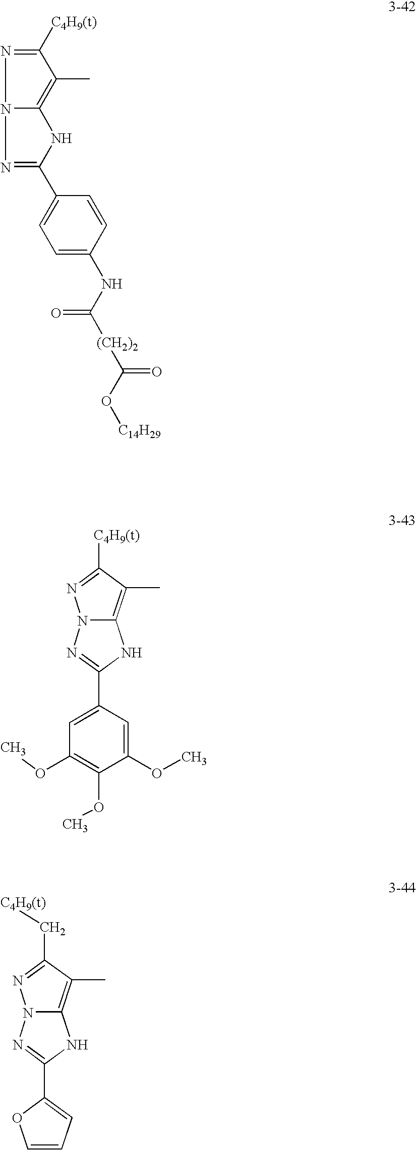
C1([C4H9(t)])=NN2C(=C1C)NC(C1=CC=C(NC([(CH2)2]C(=O)O[C14H29])=O)C=C1)=N2.C12=C(C)C([C4H9(t)])=NN1N=C(C1=CC(OC)=C(OC)C(OC)=C1)N2.C12=C(C)C(C[C4H9(t)])=NN1N=C(C1=CC=CO1)N2
